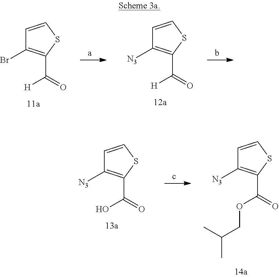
C1=CSC(C(=O)[H])=C1Br.C1=CSC(C(=O)[H])=C1[N3].C1=CSC(C(=O)O)=C1[N3].C1=CSC(C(=O)OCC(C)C)=C1[N3]
